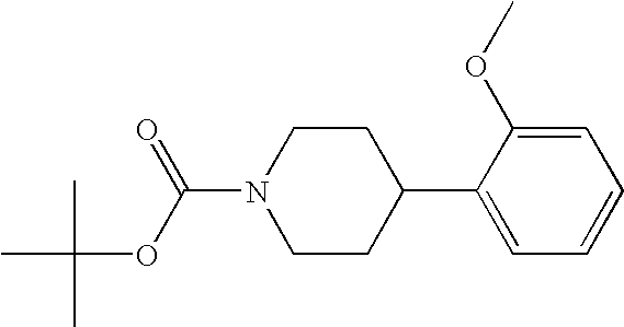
C(N1CCC(C2=CC=CC=C2OC)CC1)(OC(C)(C)C)=O
